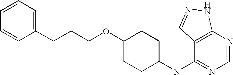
C12=C(N=CN=C1NC1CCC(OCCCC3=CC=CC=C3)CC1)NN=C2
